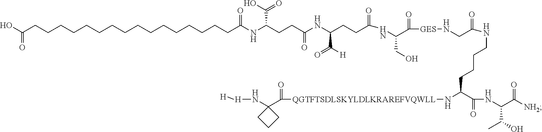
C(CCCCCCCCCCCCCCC(NC(CCC(NC(C(=O)[H])CCC(NC(CO)C(=O)[GES]NCC(NCCCCC(N[QGTFTSDLSKYLDLKRAREFVQWLL]C(C1(N[H][H])CCC1)=O)C(NC(C([NH2])=O)C(O)C)=O)=O)=O)=O)C(=O)O)=O)CC(=O)O
